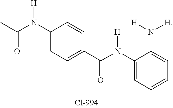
C1(N(C(C2=CC=C(N(C(C)=O)[H])C=C2)=O)[H])=CC=CC=C1N([H])[H]
